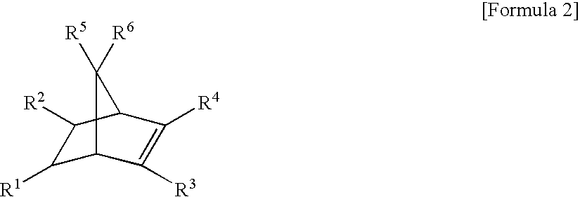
C1([R1])C2C([R3])=C([R4])C(C1[R2])C2([R6])[R5]
